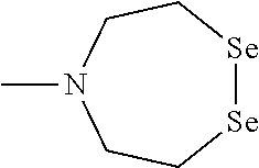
[Se]1[Se]CCN(C)CC1
